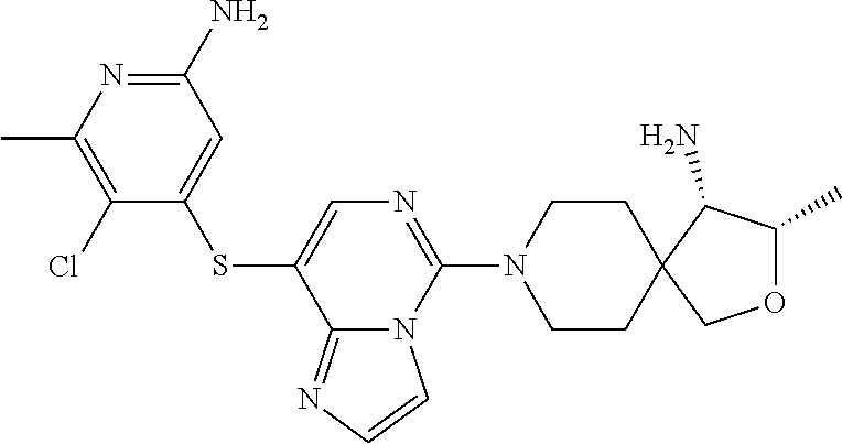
C1(SC2=CN=C(N3CCC4(CC3)COC(C)C4N)N3C2=NC=C3)=CC(N)=NC(C)=C1Cl
